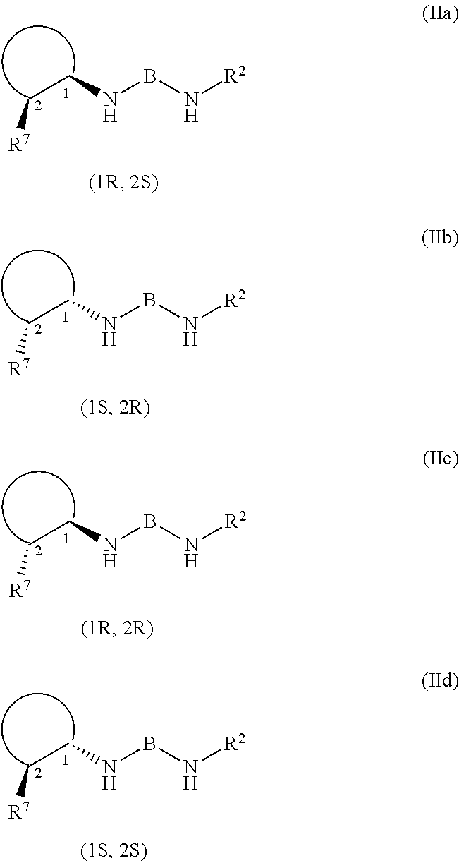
C(NBN[R2])C[R7].C(NBN[R2])C[R7].C(NBN[R2])C[R7].C(NBN[R2])C[R7]
